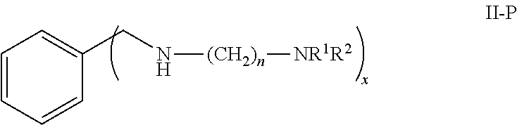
C1(CN[(CH2)n][NR1R2])=CC=CC=C1
